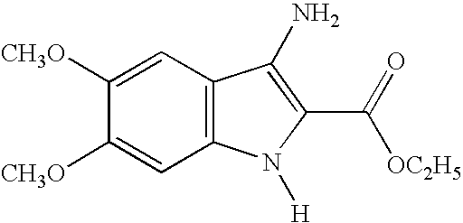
C1([CH3O])=CC2=C(C=C1[CH3O])C(N)=C(C([OC2H5])=O)N2[H]
